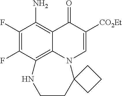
C1(F)=C(F)C2=C3C(=C1N)C(=O)C([CO2Et])=CN3C1(CCN2)CCC1
